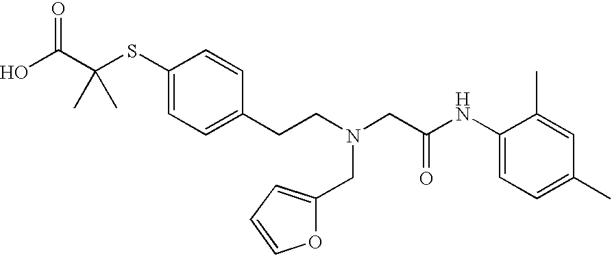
OC(C(SC1=CC=C(CCN(CC(NC2=CC=C(C)C=C2C)=O)CC2=CC=CO2)C=C1)(C)C)=O
